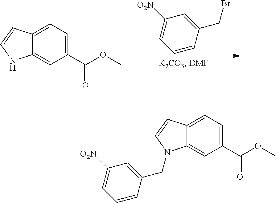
C12=CC=C(C(=O)OC)C=C1NC=C2.C1=CC(CBr)=CC([O2N])=C1.C12=CC=C(C(=O)OC)C=C1N(CC1=CC([O2N])=CC=C1)C=C2
